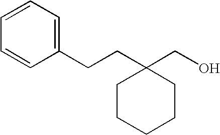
C(C1(CO)CCCCC1)CC1=CC=CC=C1
